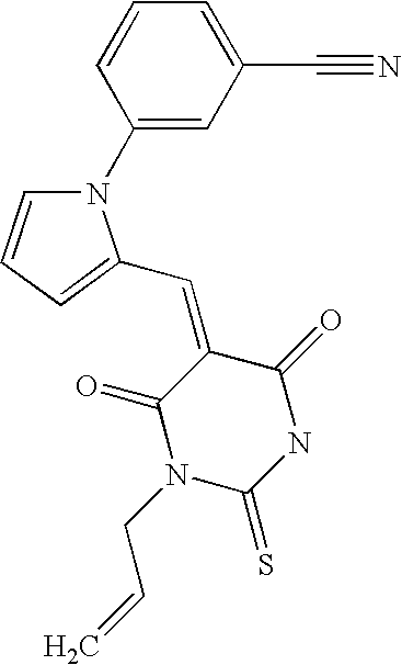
N1(C2=CC(C#N)=CC=C2)C=CC=C1C=C1C(=O)N(CC=C)C(=S)NC1=O
